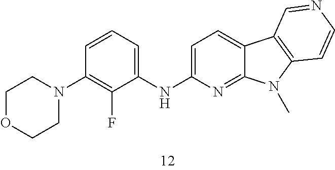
C1=C(NC2=CC=CC(N3CCOCC3)=C2F)N=C2C(=C1)C1=C(N2C)C=CN=C1
